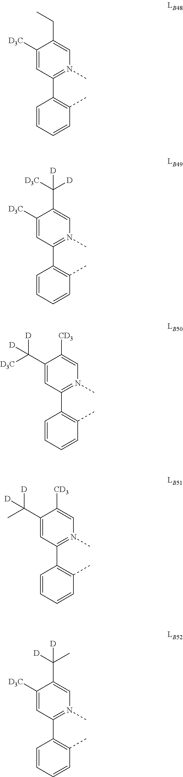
C1([D3C])=CC(C2=C(C)C=CC=C2)=N(C)C=C1CC.C1([D3C])=CC(C2=C(C)C=CC=C2)=N(C)C=C1C([D3C])([D])[D].C1(C([D3C])([D])[D])=CC(C2=C(C)C=CC=C2)=N(C)C=C1[CD3].C1(C(C)([D])[D])=CC(C2=C(C)C=CC=C2)=N(C)C=C1[CD3].C1([D3C])=CC(C2=C(C)C=CC=C2)=N(C)C=C1C(C)([D])[D]
